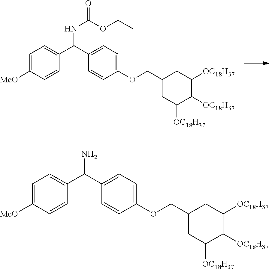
C1(OCC2CC([OC18H37])C([OC18H37])C([OC18H37])C2)=CC=C(C(C2=CC=C([MeO])C=C2)NC(OCC)=O)C=C1.C1(OCC2CC([OC18H37])C([OC18H37])C([OC18H37])C2)=CC=C(C(C2=CC=C([MeO])C=C2)N)C=C1
